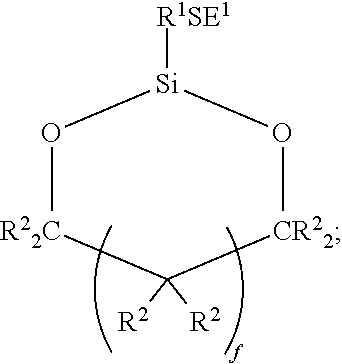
O1[R22C]C([R2])([R2])[CR22]O[Si]1[R1SE1]
